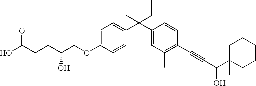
C1=C(OCC(O)CCC(O)=O)C(C)=CC(C(C2=CC(C)=C(C#CC(O)C3(C)CCCCC3)C=C2)(CC)CC)=C1
